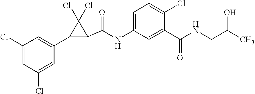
C1(Cl)=CC(Cl)=CC(C2C(C(=O)NC3=CC=C(Cl)C(C(=O)NCC(C)O)=C3)C2(Cl)Cl)=C1
